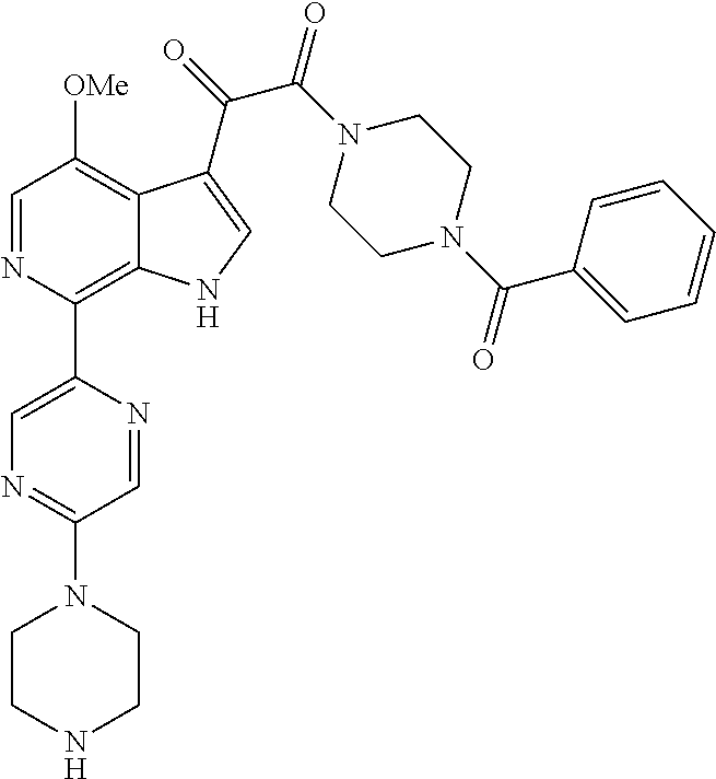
C1=NC(C2=CN=C(N3CCNCC3)C=N2)=C2C(=C1[OMe])C(C(=O)C(N1CCN(C(C3=CC=CC=C3)=O)CC1)=O)=CN2
